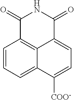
C1=CC=C2C3=C1C(=O)NC(=O)C3=CC=C2[COO-]
